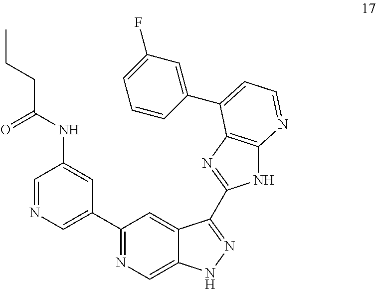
C1(C2=CN=CC(NC(=O)CCC)=C2)=NC=C2C(=C1)C(C1=NC3=C(N1)N=CC=C3C1=CC(F)=CC=C1)=NN2
